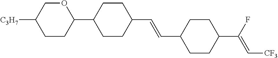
C1CC(C2CCC(C=CC3CCC(C(F)=C[CF3])CC3)CC2)OCC1[C3H7]
